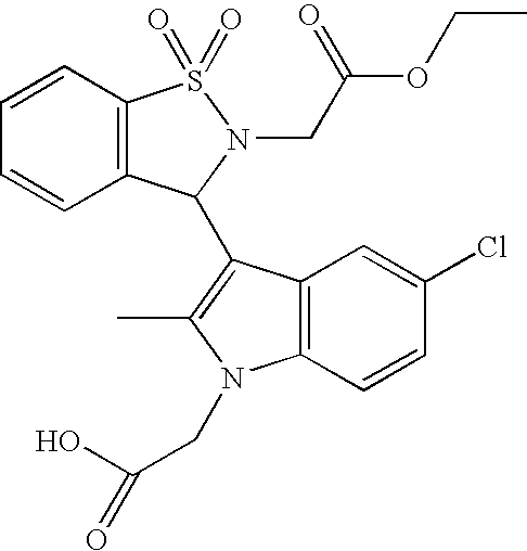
C12=C(C=CC(Cl)=C1)N(CC(O)=O)C(C)=C2C1C2=C(C=CC=C2)S(=O)(=O)N1CC(OCC)=O
